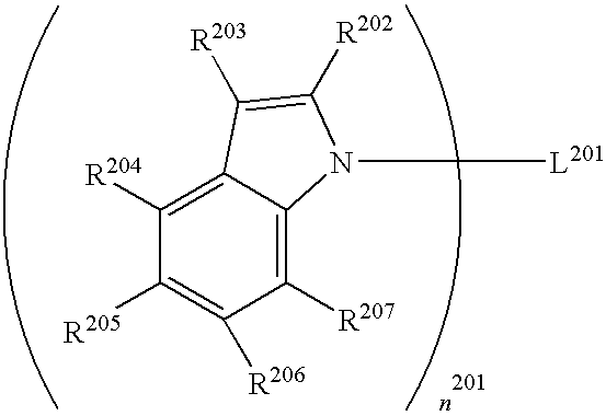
C1([R204])=C2C(=C([R207])C([R206])=C1[R205])N([L201])C([R202])=C2[R203]
